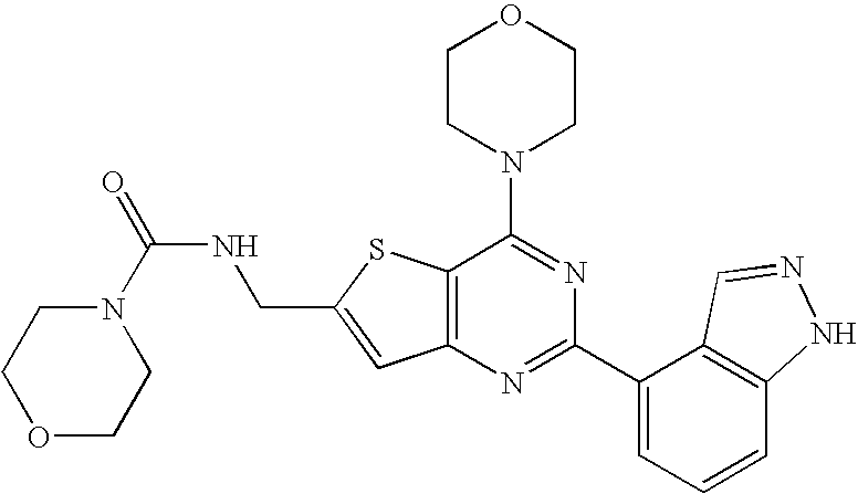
C1CN(C2=NC(C3=CC=CC4=C3C=NN4)=NC3=C2SC(CNC(=O)N2CCOCC2)=C3)CCO1
